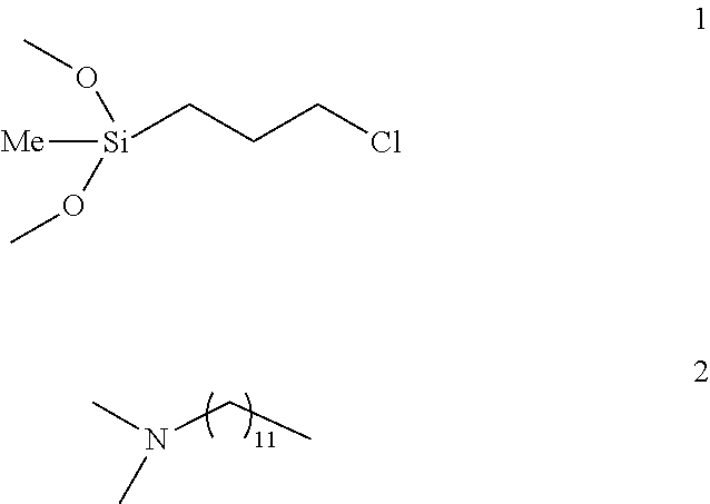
CN(CC)C.[Me][Si](OC)(CCCCl)OC
